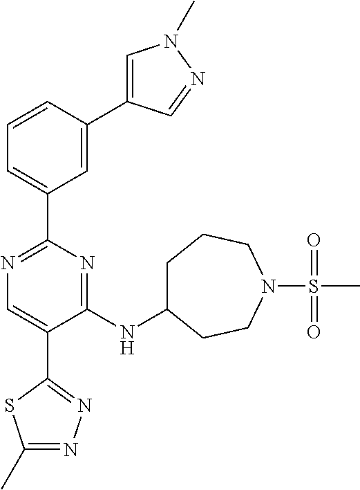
C1=C(C2=CC(C3=NC=C(C4=NN=C(C)S4)C(NC4CCCN(S(=O)(C)=O)CC4)=N3)=CC=C2)C=NN1C
